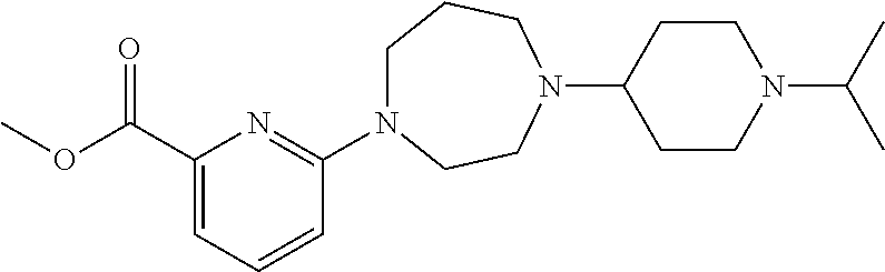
C1(C(OC)=O)=CC=CC(N2CCCN(C3CCN(C(C)C)CC3)CC2)=N1
